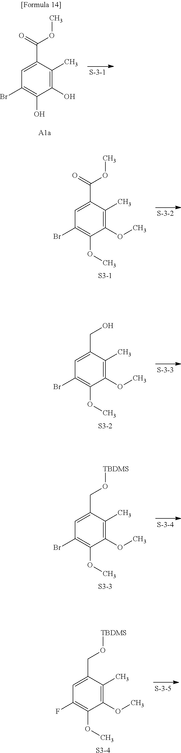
C1=C(C(OC)=O)C(C)=C(OC)C(OC)=C1Br.[S3-1].C1=C(CO)C(C)=C(OC)C(OC)=C1Br.[S3-2].C1=C(CO[TBDMS])C(C)=C(OC)C(OC)=C1Br.[S3-3].C1=C(CO[TBDMS])C(C)=C(OC)C(OC)=C1F.[S3-4].C1=C(C(OC)=O)C(C)=C(O)C(O)=C1Br
